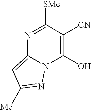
C1(O)=C([CN])C([SMe])=NC2=CC([Me])=NN12
